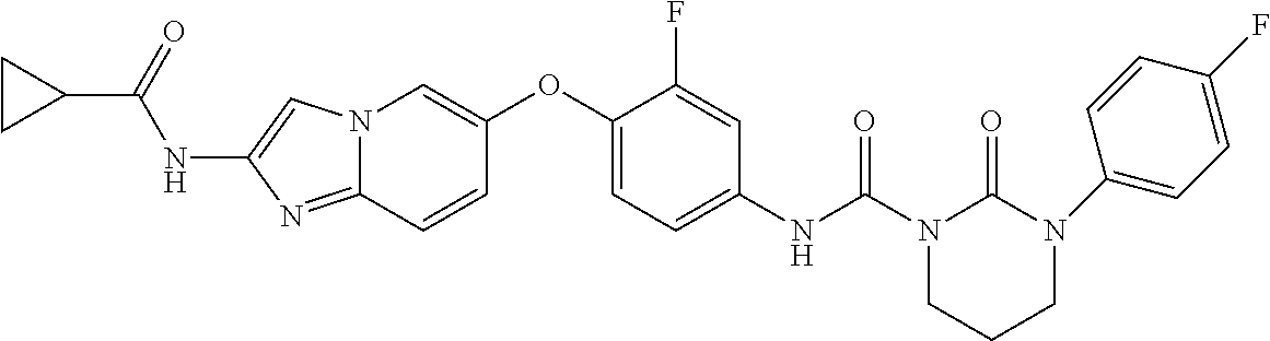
C1(OC2=CN3C(=NC(NC(C4CC4)=O)=C3)C=C2)=CC=C(NC(=O)N2CCCN(C3=CC=C(F)C=C3)C2=O)C=C1F
